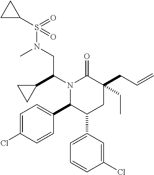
C1=C(Cl)C=CC(C2C(C3=CC=CC(Cl)=C3)CC(CC=C)(CC)C(=O)N2C(CN(S(C2CC2)(=O)=O)C)C2CC2)=C1
